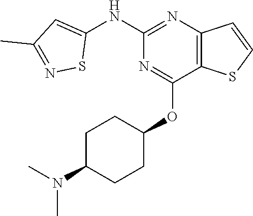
C1(NC2=CC(C)=NS2)=NC2=C(C(OC3CCC(N(C)C)CC3)=N1)SC=C2
